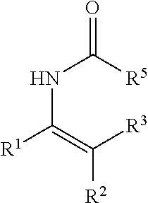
O=C([R5])NC([R1])=C([R3])[R2]
